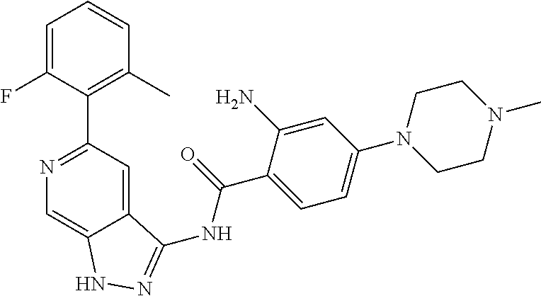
N1=C(C2=C(C)C=CC=C2F)C=C2C(=C1)NN=C2NC(C1=CC=C(N2CCN(C)CC2)C=C1N)=O
